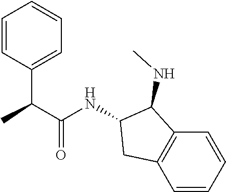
C1=CC(C(C(NC2CC3=C(C2NC)C=CC=C3)=O)C)=CC=C1
